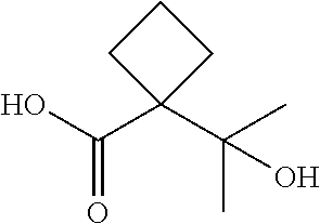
OC(C1(C(C)(C)O)CCC1)=O
